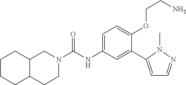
C12C(CCN(C(=O)NC3=CC=C(OCCN)C(C4=CC=NN4C)=C3)C1)CCCC2
